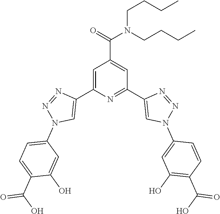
C1=C(C2=CN(C3=CC=C(C(O)=O)C(O)=C3)N=N2)N=C(C2=CN(C3=CC(O)=C(C(O)=O)C=C3)N=N2)C=C1C(=O)N(CCCC)CCCC
